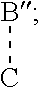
BC
